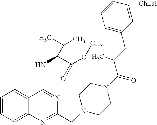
C1=CC=C2C(=C1)C(NC(C(OC)=O)C(C)C)=NC(CN1CCN(C(C(CC3=CC=CC=C3)C)=O)CC1)=N2
